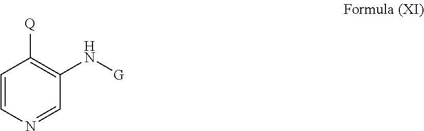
C1=CN=CC(N[G])=C1[Q]
